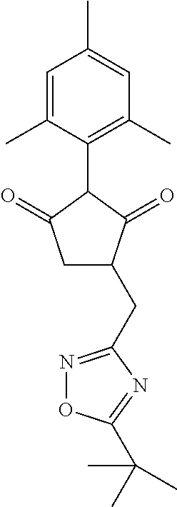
C1=C(C)C(C2C(=O)CC(CC3=NOC(C(C)(C)C)=N3)C2=O)=C(C)C=C1C
